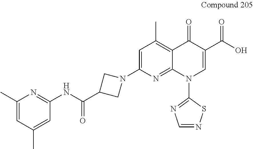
C1=C(N2CC(C(NC3=NC(C)=CC(C)=C3)=O)C2)N=C2C(=C1C)C(=O)C(C(O)=O)=CN2C1=NC=NS1
